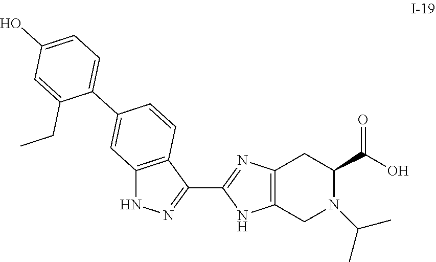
C12=C(N=C(C3=NNC4=C3C=CC(C3=CC=C(O)C=C3CC)=C4)N1)CC(C(O)=O)N(C(C)C)C2
